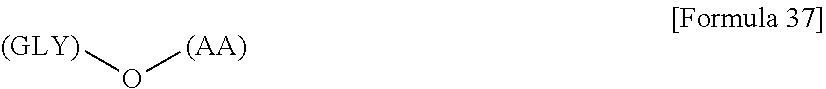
[(AA)]O[(GLY)]
